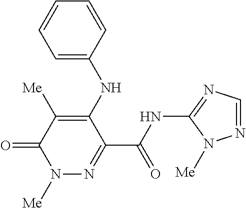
N1([Me])N=C(C(NC2=NC=NN2[Me])=O)C(NC2=CC=CC=C2)=C([Me])C1=O
